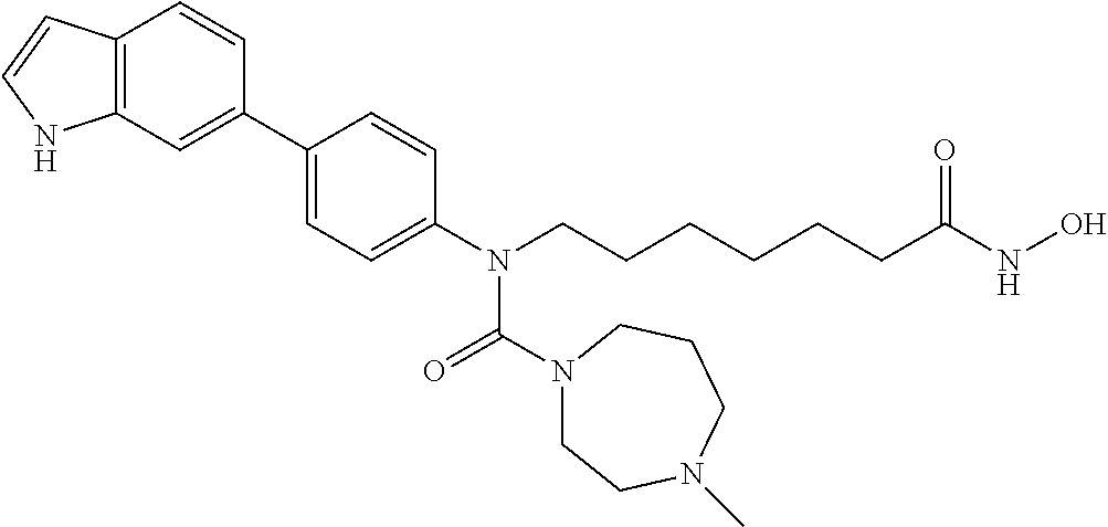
C12=C(C=C(C3=CC=C(N(CCCCCCC(NO)=O)C(N4CCN(C)CCC4)=O)C=C3)C=C1)NC=C2
